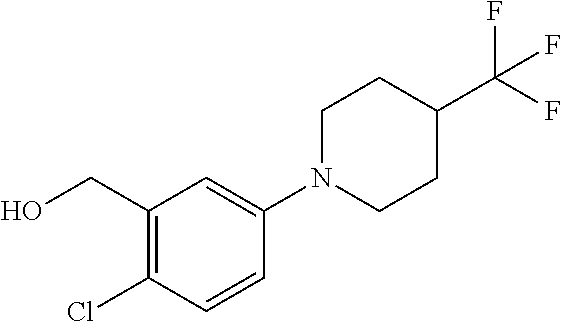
C1(CO)=C(Cl)C=CC(N2CCC(C(F)(F)F)CC2)=C1
